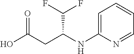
OC(CC(NC1=CC=CC=N1)C(F)F)=O
